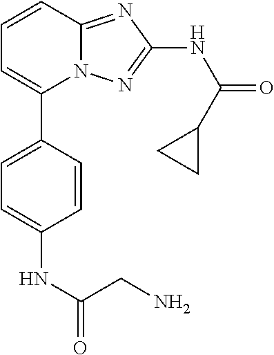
C1(C2=CC=C(NC(=O)CN)C=C2)=CC=CC2=NC(NC(=O)C3CC3)=NN12
